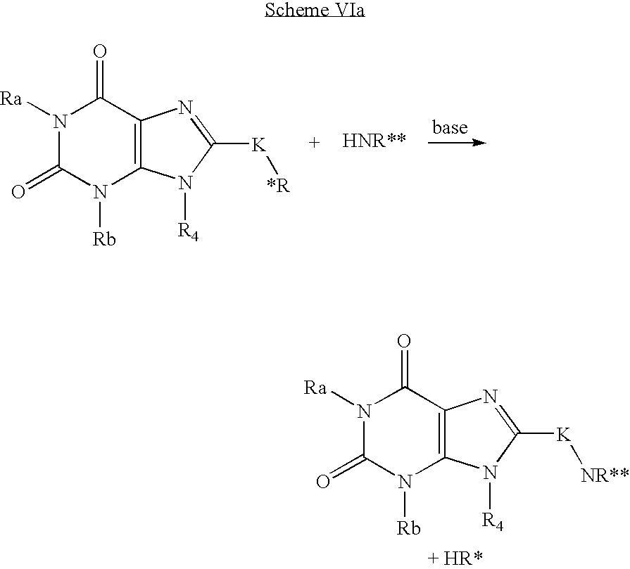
N1([Ra])C(=O)N([Rb])C2=C(C1=O)N=C([K][NR**])N2[R4].N1([Ra])C(=O)N([Rb])C2=C(C1=O)N=C([K][*R])N2[R4]
